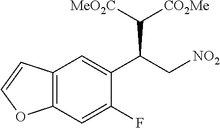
C12=C(C=C(F)C(C(C[NO2])C([CO2Me])[MeO2C])=C1)OC=C2
